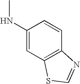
C1(NC)=CC2=C(C=C1)N=CS2
